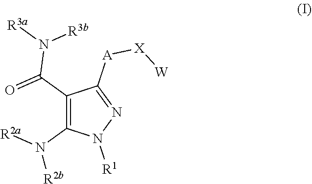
C1(C(=O)N([R3a])[R3b])=C(N([R2a])[R2b])N([R1])N=C1[A][X][W]
